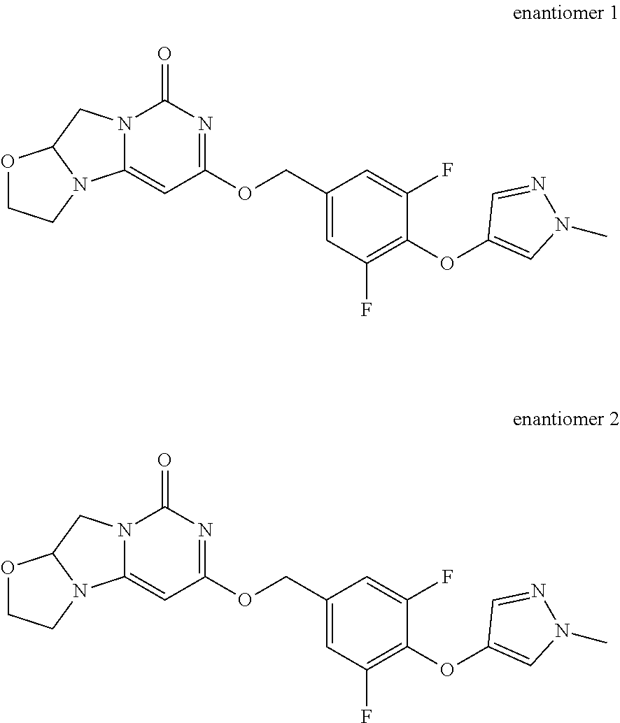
N12C(=CC(OCC3=CC(F)=C(OC4=CN(C)N=C4)C(F)=C3)=NC1=O)N1C(C2)OCC1.N12C(=CC(OCC3=CC(F)=C(OC4=CN(C)N=C4)C(F)=C3)=NC1=O)N1C(C2)OCC1
